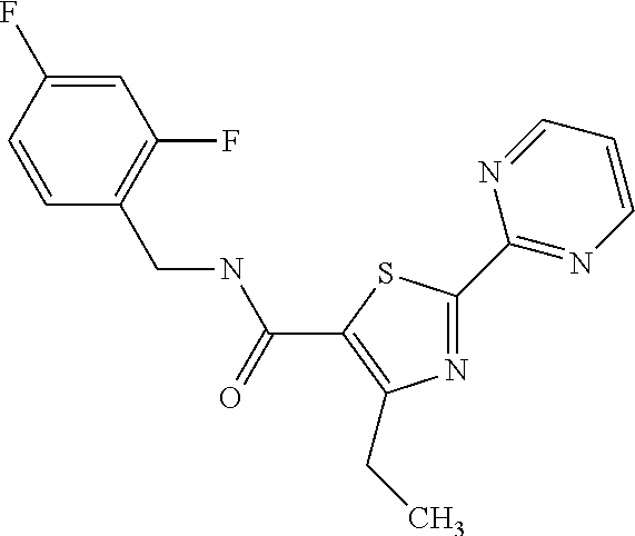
N1=C(C2=NC=CC=N2)SC(C(NCC2=C(F)C=C(F)C=C2)=O)=C1CC
